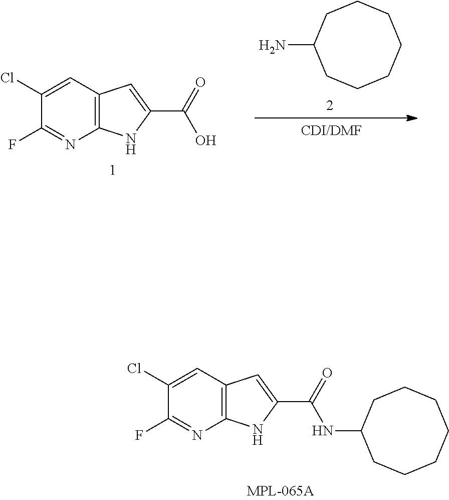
C1(Cl)=CC2=C(N=C1F)NC(C(=O)O)=C2.NC1CCCCCCC1.C1(NC(C2=CC3=C(N=C(F)C(Cl)=C3)N2)=O)CCCCCCC1
